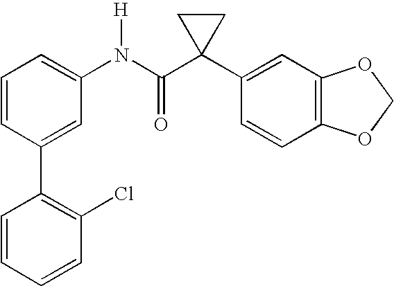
C1=CC(C2=C(Cl)C=CC=C2)=CC(N(C(C2(C3=CC4=C(C=C3)OCO4)CC2)=O)[H])=C1
